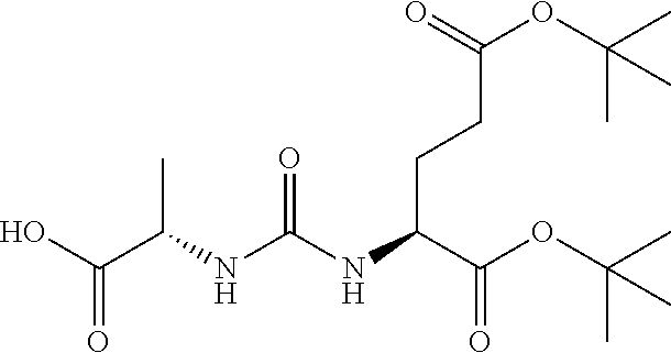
N(C(=O)NC(C(O)=O)C)C(C(OC(C)(C)C)=O)CCC(OC(C)(C)C)=O
